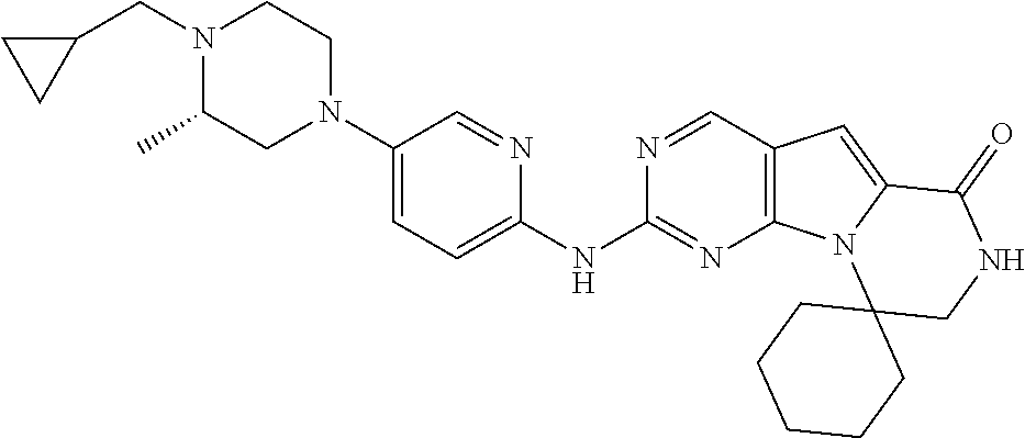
C1(CN2C(C)CN(C3=CC=C(NC4=NC5=C(C=N4)C=C4N5C5(CNC4=O)CCCCC5)N=C3)CC2)CC1
